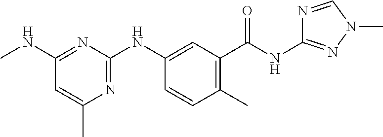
C1=CC(C)=C(C(NC2=NN(C)C=N2)=O)C=C1NC1=NC(C)=CC(NC)=N1
